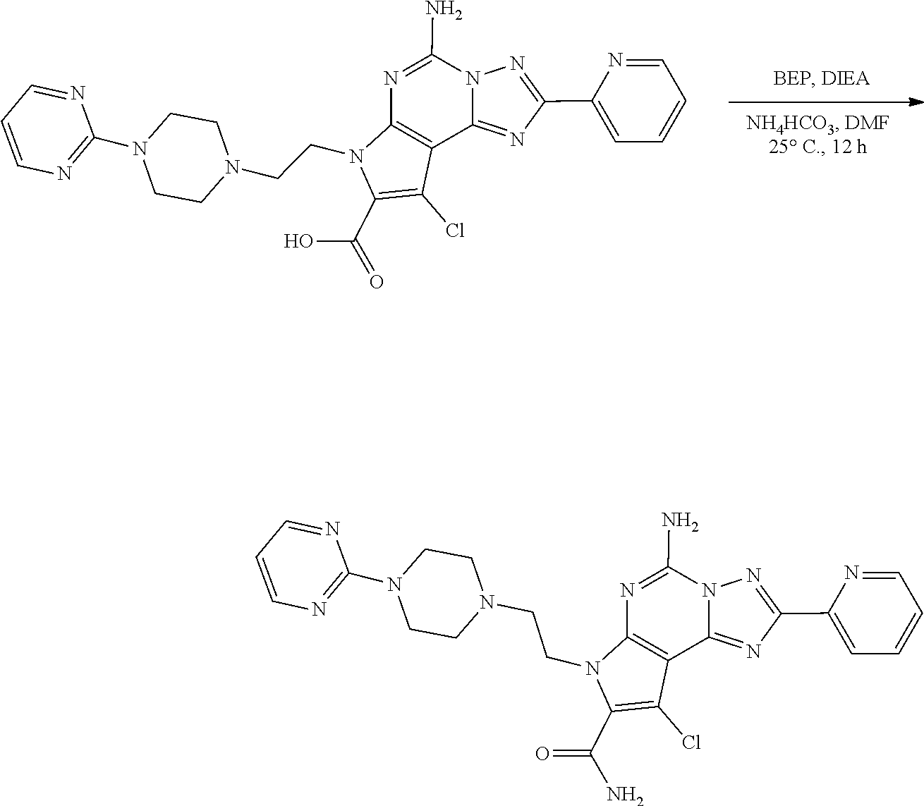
C1=C(C2=NN3C(=N2)C2=C(N=C3N)N(CCN3CCN(C4=NC=CC=N4)CC3)C(C(O)=O)=C2Cl)N=CC=C1.C1=C(C2=NN3C(=N2)C2=C(N=C3N)N(CCN3CCN(C4=NC=CC=N4)CC3)C(C(=O)N)=C2Cl)N=CC=C1
